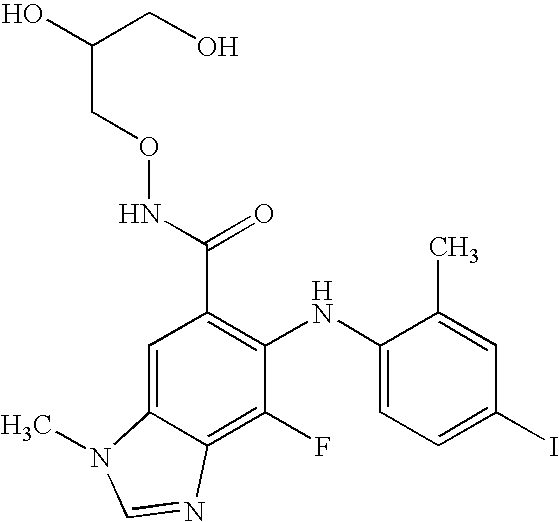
C(C1=C(NC2=CC=C(I)C=C2C)C(F)=C2C(=C1)N(C)C=N2)(NOCC(O)CO)=O
